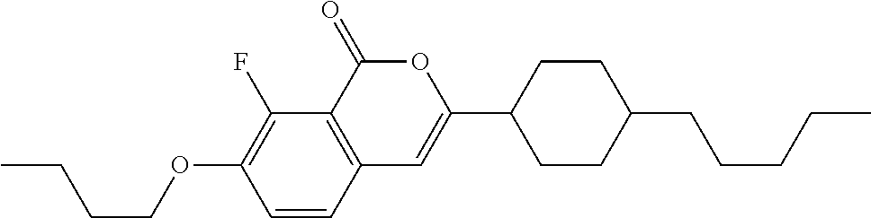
C12=C(C(=O)OC(C3CCC(CCCCC)CC3)=C1)C(F)=C(OCCCC)C=C2
